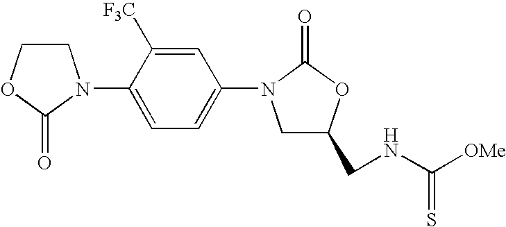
C1COC(=O)N1C1=CC=C(N2CC(CNC([OMe])=S)OC2=O)C=C1[F3C]
